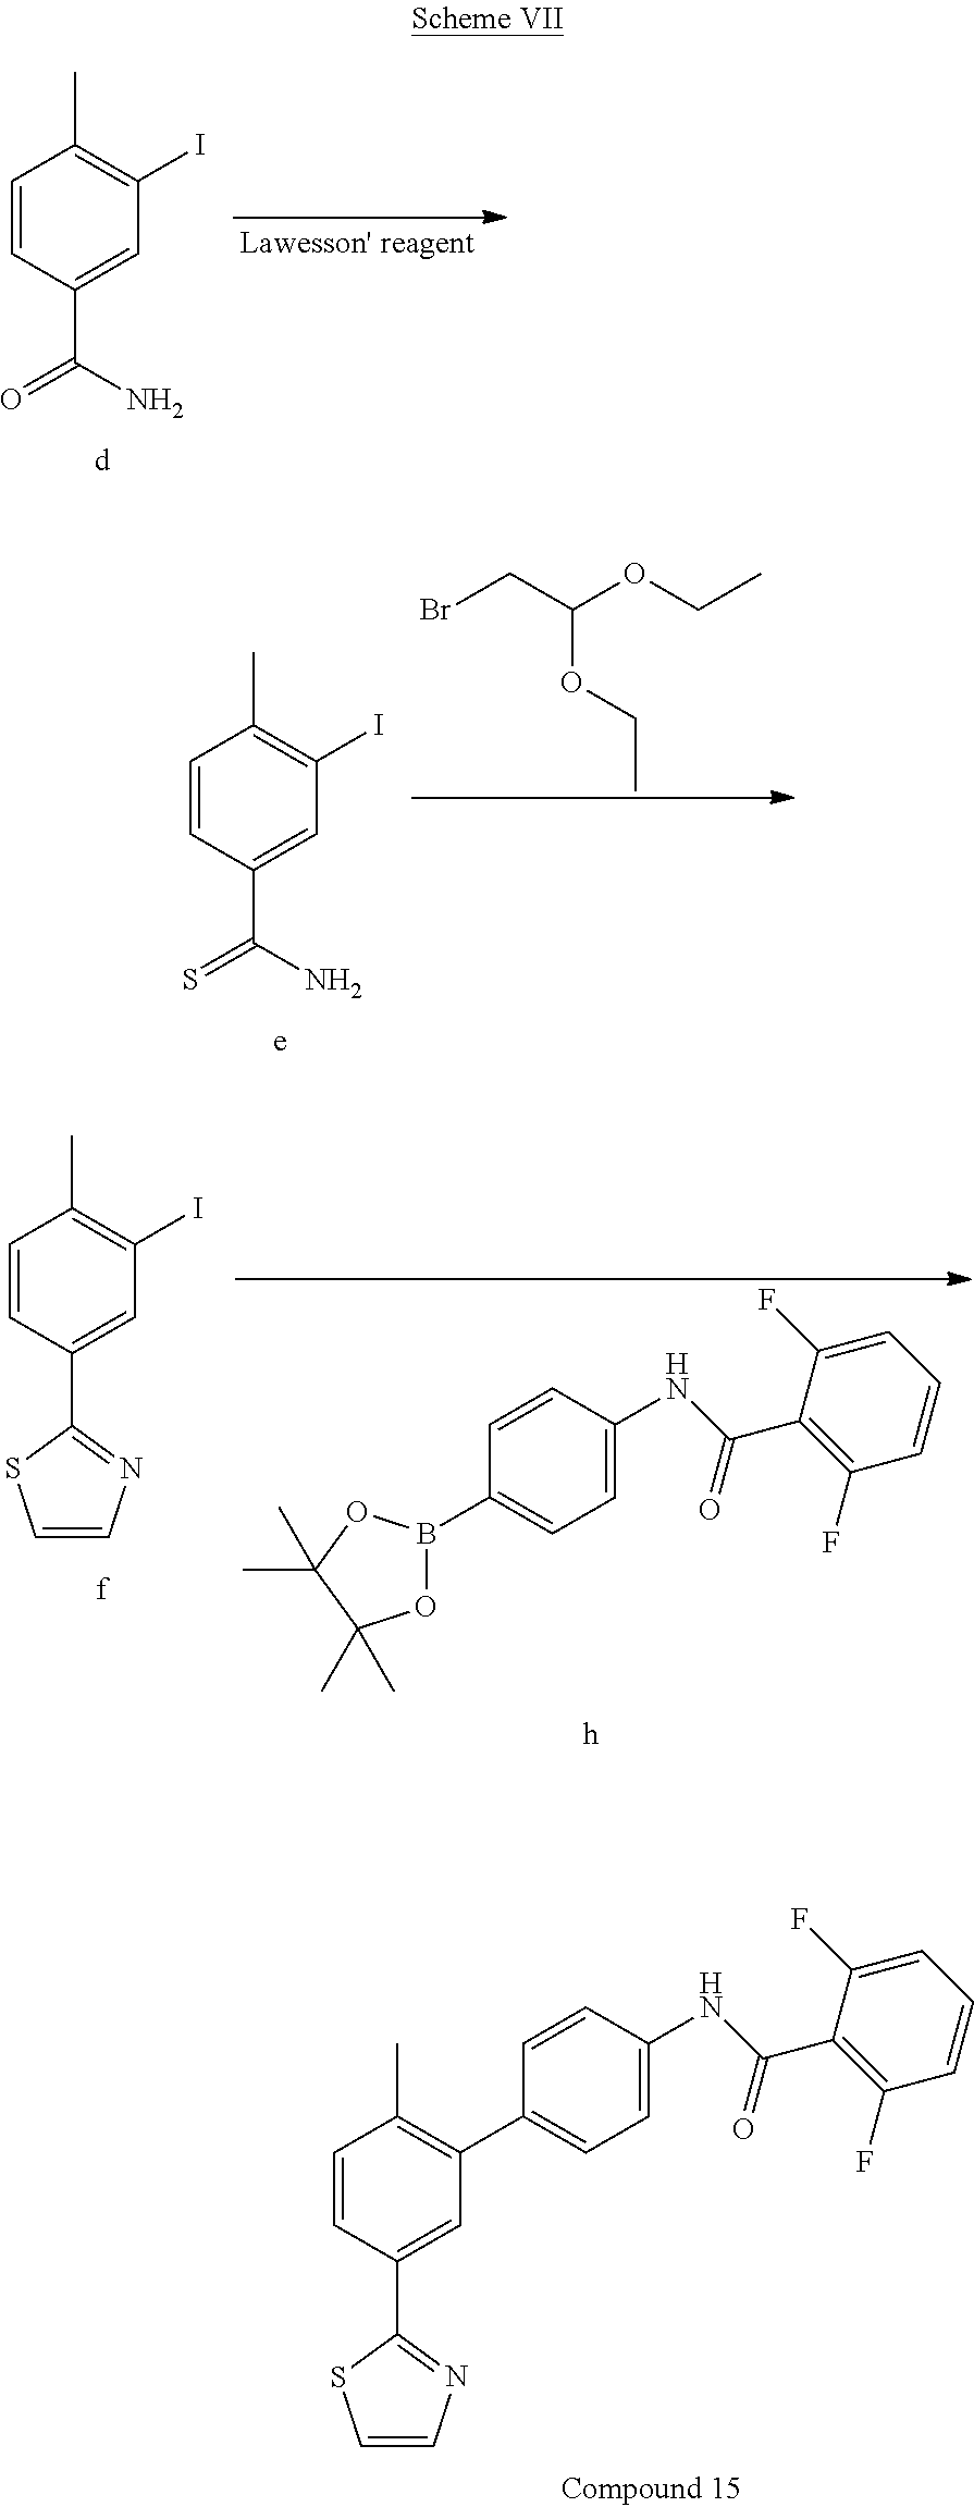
C1=CC(C(N)=O)=CC(I)=C1C.C1=CC(C(N)=S)=CC(I)=C1C.BrCC(OCC)OCC.C1=CC(C2=NC=CS2)=CC(I)=C1C.C1(F)=C(C(NC2=CC=C(B3OC(C)(C)C(C)(C)O3)C=C2)=O)C(F)=CC=C1.C1=CC(C2=NC=CS2)=CC(C2=CC=C(NC(C3=C(F)C=CC=C3F)=O)C=C2)=C1C
